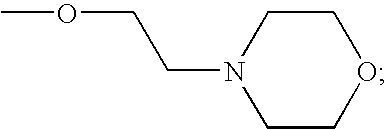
O(CCN1CCOCC1)C
